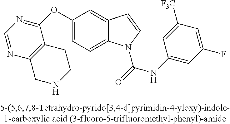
C1(OC2=NC=NC3=C2CCNC3)=CC=C2C(=C1)C=CN2C(=O)NC1=CC(F)=CC([CF3])=C1
